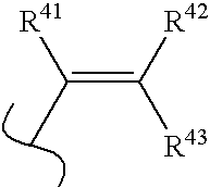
C(=C([R42])[R43])(C)[R41]
